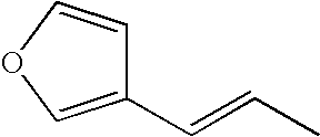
C1(C=CC)=COC=C1
